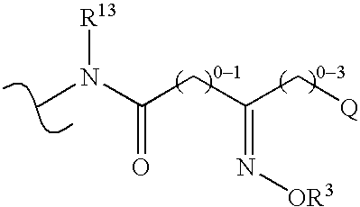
CN(C(CC(C[Q])=N[OR3])=O)[R13]
